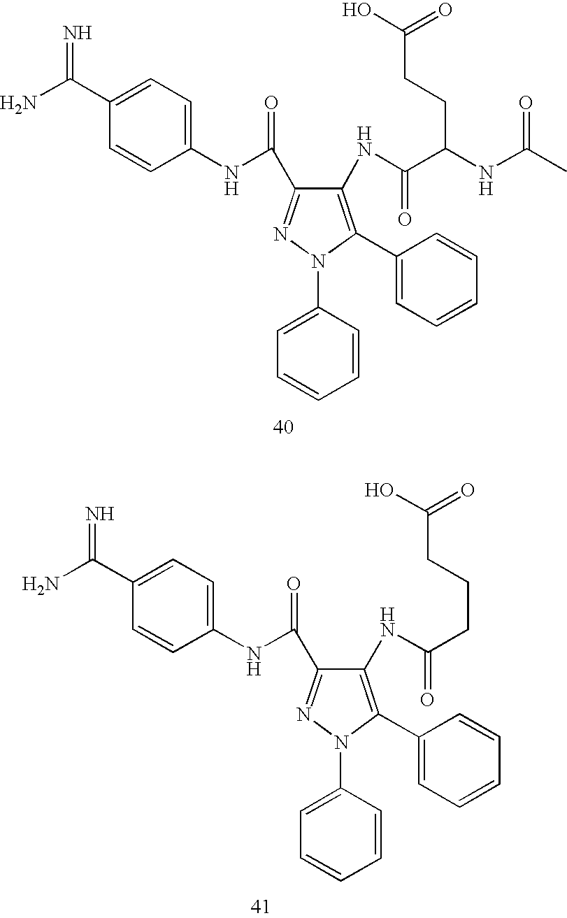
C1(NC(C(NC(C)=O)CCC(O)=O)=O)=C(C2=CC=CC=C2)N(C2=CC=CC=C2)N=C1C(NC1=CC=C(C(N)=N)C=C1)=O.C1(NC(CCCC(O)=O)=O)=C(C2=CC=CC=C2)N(C2=CC=CC=C2)N=C1C(NC1=CC=C(C(N)=N)C=C1)=O
